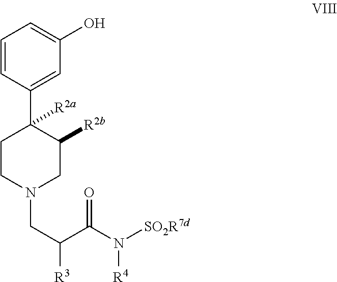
C1=CC(C2([R2a])CCN(CC(C(N([SO2R7d])[R4])=O)[R3])CC2[R2b])=CC(O)=C1
